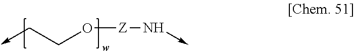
C-CCO[Z]N->C
